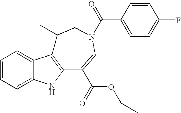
C12=CC=CC=C1NC1=C2C(C)CN(C(C2=CC=C(F)C=C2)=O)C=C1C(=O)OCC
